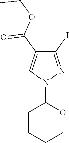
C1(I)=NN(C2CCCCO2)C=C1C(OCC)=O
